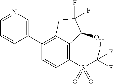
C1(C2=C3C(=C(S(C(F)(F)F)(=O)=O)C=C2)C(O)C(F)(F)C3)=CN=CC=C1
